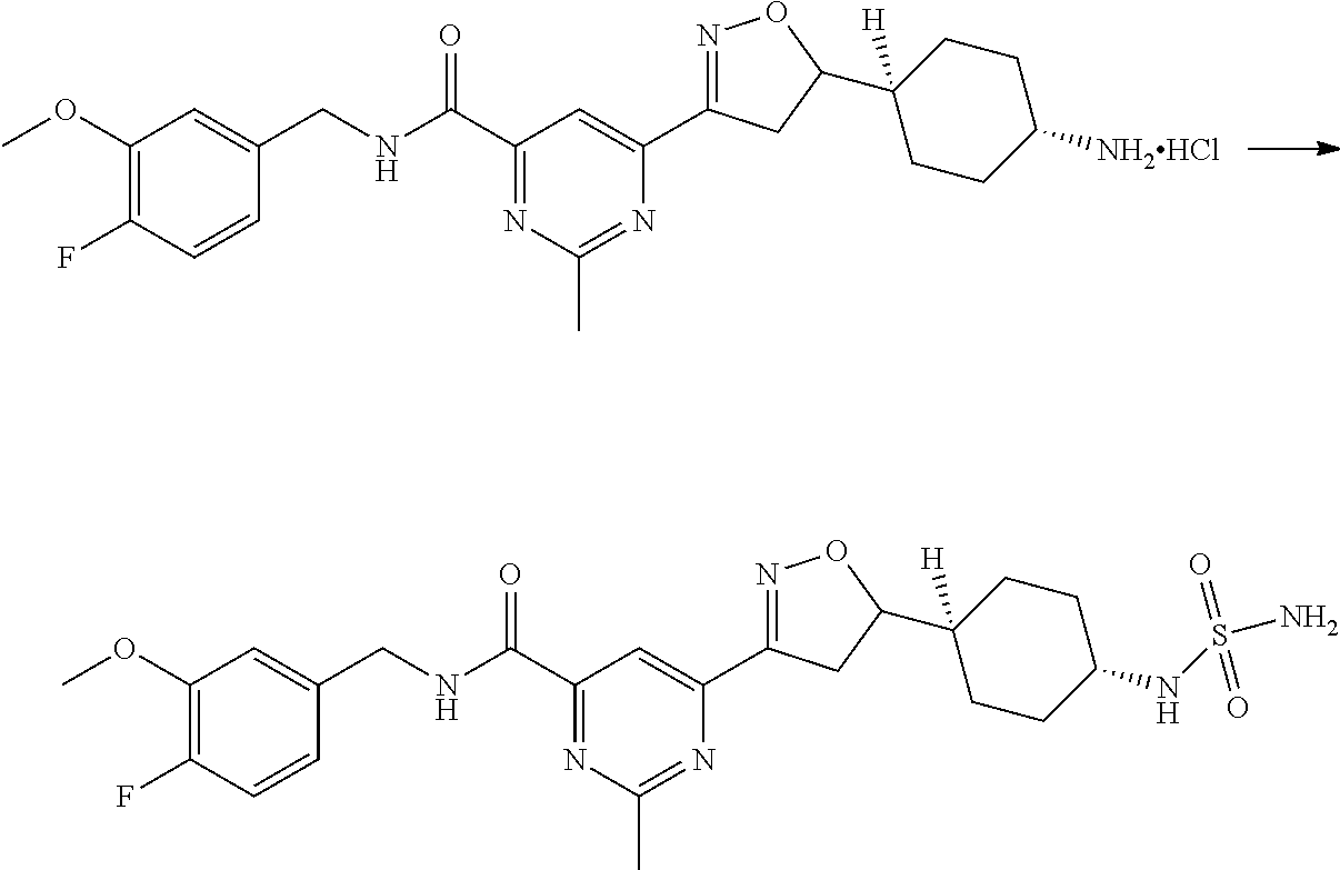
C1(OC)=C(F)C=CC(CNC(C2=NC(C)=NC(C3=NOC(C4([H])CCC([NH2HCl])CC4)C3)=C2)=O)=C1.C1(OC)=C(F)C=CC(CNC(C2=NC(C)=NC(C3=NOC(C4([H])CCC(NS(=O)(=O)N)CC4)C3)=C2)=O)=C1
